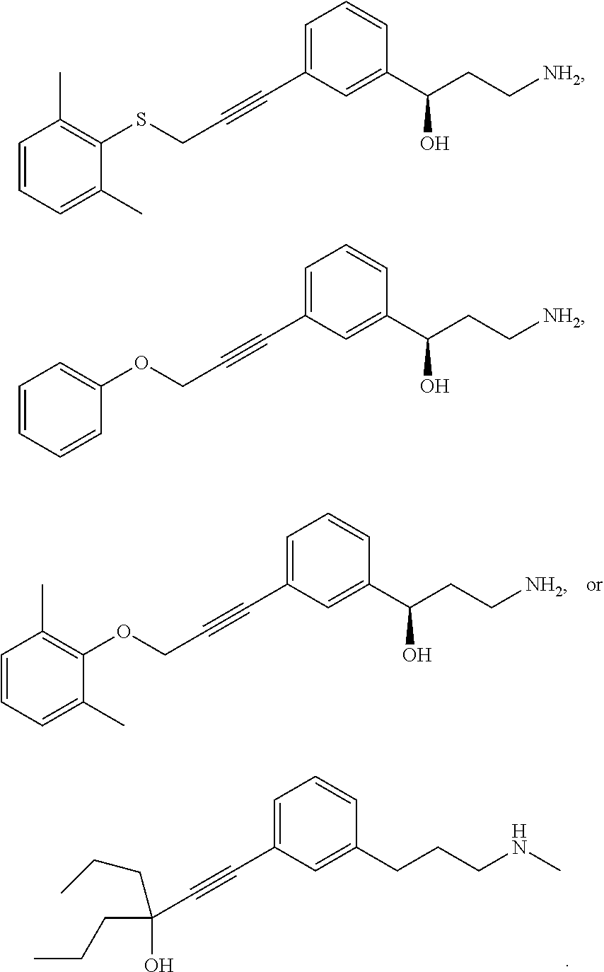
C1(C)=CC=CC(C)=C1OCC#CC1=CC=CC(C(CC[NH2])O)=C1.C(C#CC1=CC=CC(CCCNC)=C1)(O)(CCC)CCC.C1(C)=CC=CC(C)=C1SCC#CC1=CC=CC(C(CC[NH2])O)=C1.C1=CC=CC=C1OCC#CC1=CC=CC(C(CC[NH2])O)=C1
